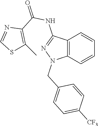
C12=C(C=CC=C1)N(CC1=CC=C([CF3])C=C1)N=C2NC(=O)C1=C(C)SC=N1
